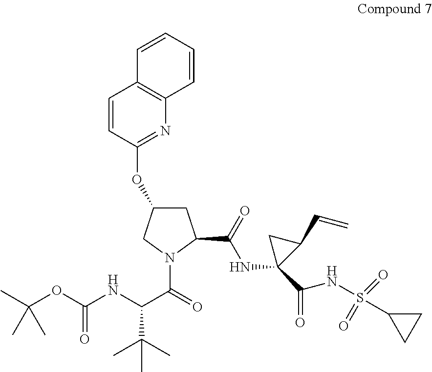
C1=CC2=C(N=C1OC1CC(C(NC3(C(NS(C4CC4)(=O)=O)=O)C(C=C)C3)=O)N(C(=O)C(NC(OC(C)(C)C)=O)C(C)(C)C)C1)C=CC=C2
